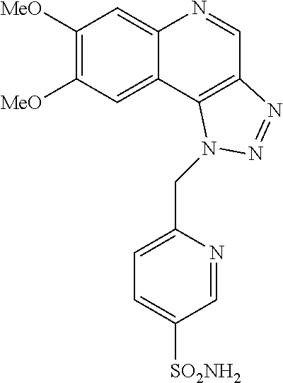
C1([MeO])=C([MeO])C=C2C(=C1)N=CC1=C2N(CC2=CC=C([SO2NH2])C=N2)N=N1
